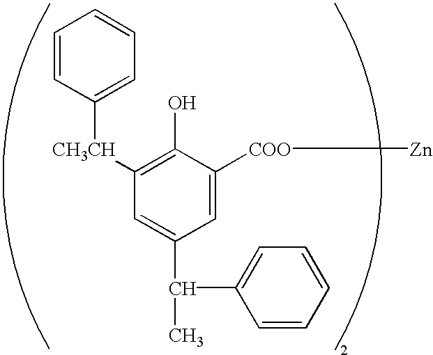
C1=CC([CH3CH]C2=C(O)C([COO][Zn])=CC(C(C)C3=CC=CC=C3)=C2)=CC=C1
